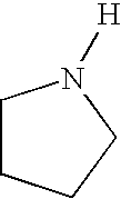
C1CCCN1[H]
